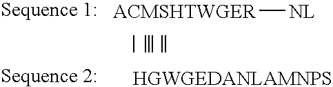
[ACMSHTWGER][NL].[HGWGEDANLAMNPS]
